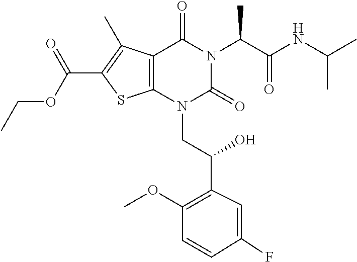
C1(F)=CC(C(O)CN2C(=O)N(C(C(=O)NC(C)C)C)C(=O)C3=C2SC(C(OCC)=O)=C3C)=C(OC)C=C1
